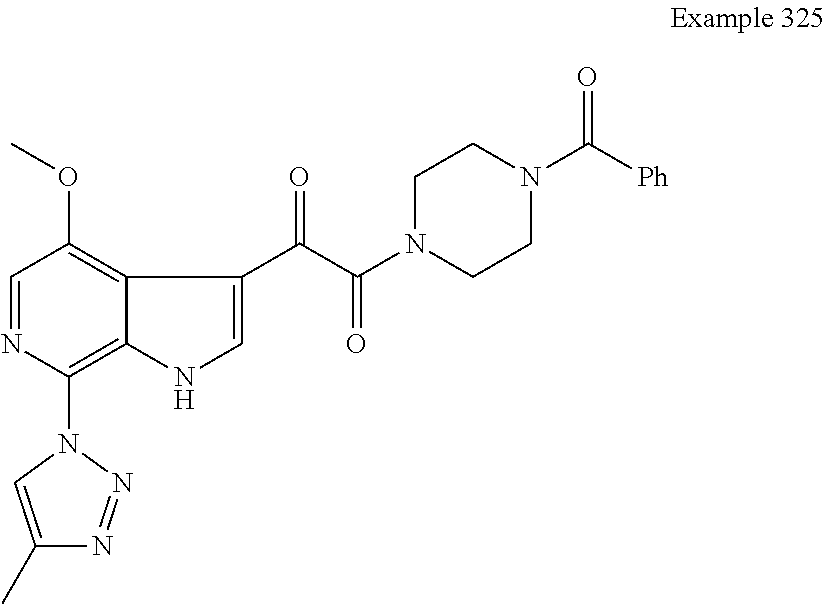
C1=NC(N2C=C(C)N=N2)=C2C(=C1OC)C(C(C(N1CCN(C([Ph])=O)CC1)=O)=O)=CN2
